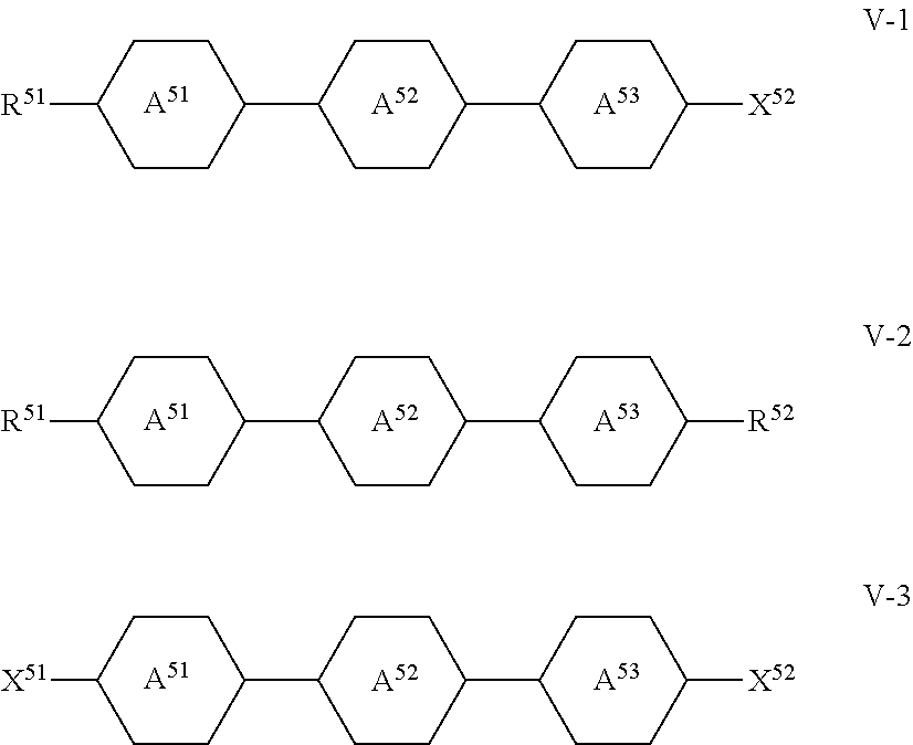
[R51]C1CCC(C2CCC(C3CCC([X52])CC3)CC2)CC1.[A51].[A52].[A53].[R51]C1CCC(C2CCC(C3CCC([R52])CC3)CC2)CC1.[A51].[A52].[A53].[X51]C1CCC(C2CCC(C3CCC([X52])CC3)CC2)CC1.[A51].[A52].[A53]
